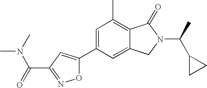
C1=C(C2=CC(C(=O)N(C)C)=NO2)C=C2C(=C1C)C(=O)N(C(C)C1CC1)C2
